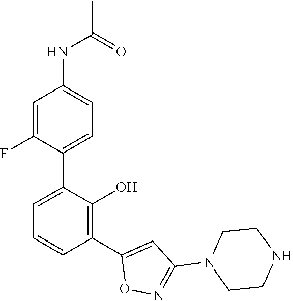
C1(C2=CC=CC(C3=CC(N4CCNCC4)=NO3)=C2O)=CC=C(NC(C)=O)C=C1F
